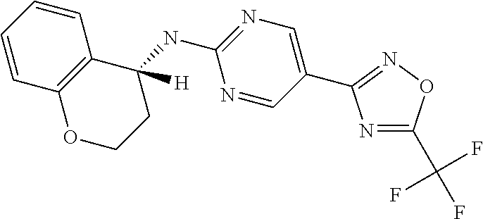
N1=C(C(F)(F)F)ON=C1C1=CN=C(NC2([H])C3=C(OCC2)C=CC=C3)N=C1
